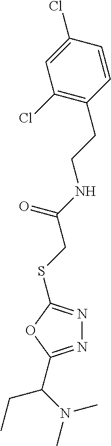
C1(Cl)=C(CCNC(CSC2=NN=C(C(N(C)C)CC)O2)=O)C=CC(Cl)=C1
